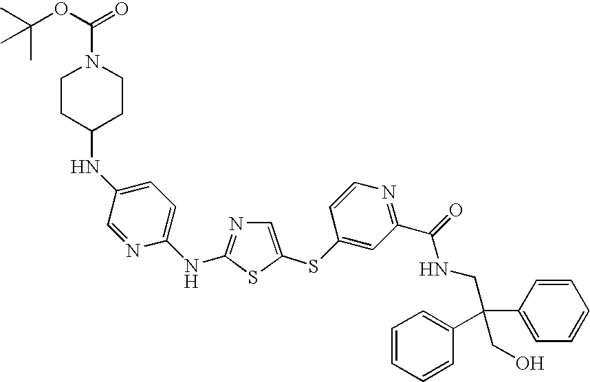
C1=NC(NC2=NC=C(SC3=CC(C(=O)NCC(C4=CC=CC=C4)(CO)C4=CC=CC=C4)=NC=C3)S2)=CC=C1NC1CCN(C(OC(C)(C)C)=O)CC1
